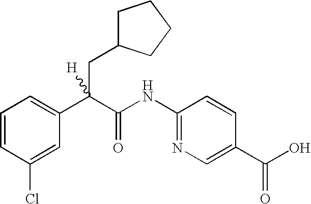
C1=C(Cl)C=CC=C1C(C(NC1=NC=C(C(O)=O)C=C1)=O)(CC1CCCC1)[H]
